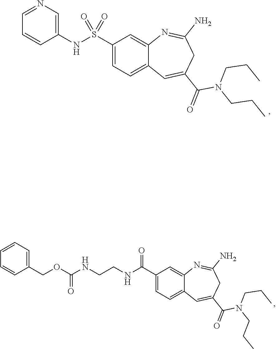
N1=CC=CC(NS(C2=CC=C3C(=C2)N=C(N)CC(C(N(CCC)CCC)=O)=C3)(=O)=O)=C1.C1=CC=C(COC(NCCNC(C2=CC=C3C(=C2)N=C(N)CC(C(N(CCC)CCC)=O)=C3)=O)=O)C=C1
